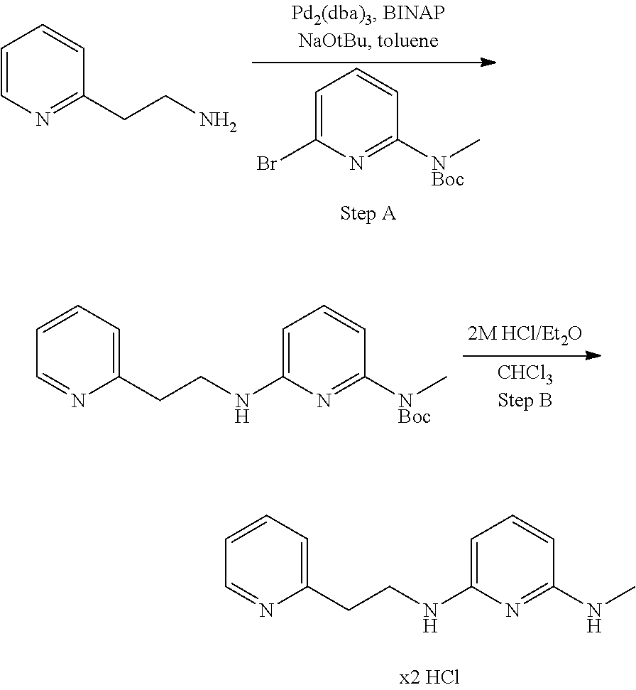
C1=CC=C(CCNC2=CC=CC(NC)=N2)N=C1.C1=C(Br)N=C([NBoc]C)C=C1.C1=CN=C(CCN)C=C1.C1=CC=C(CCNC2=CC=CC([NBoc]C)=N2)N=C1
